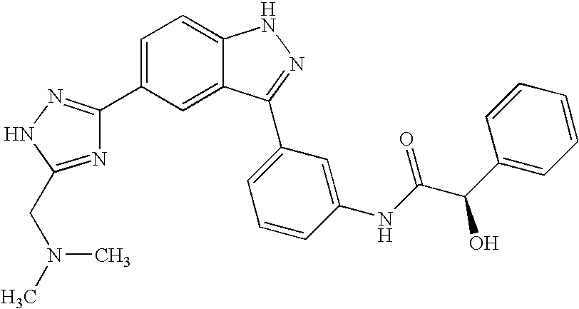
C1=C(C2=NNC(CN(C)C)=N2)C=C2C(=C1)NN=C2C1=CC=CC(NC(=O)C(C2=CC=CC=C2)O)=C1
